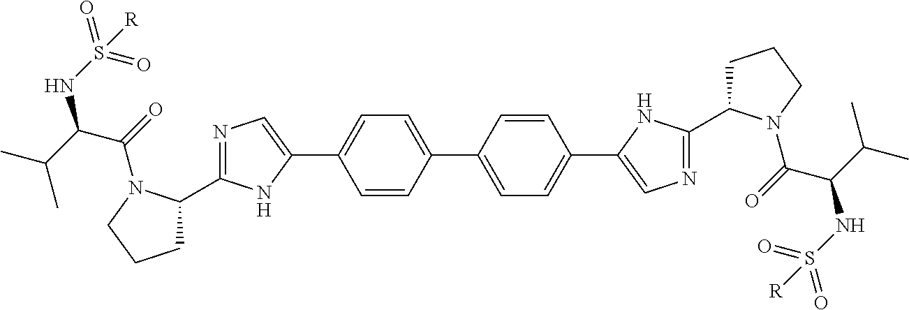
C1(C2=NC=C(C3=CC=C(C4=CC=C(C5=CN=C(C6CCCN6C(C(NS(=O)(=O)[R])C(C)C)=O)N5)C=C4)C=C3)N2)CCCN1C(C(NS(=O)(=O)[R])C(C)C)=O
